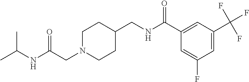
C(N1CCC(CNC(C2=CC(C(F)(F)F)=CC(F)=C2)=O)CC1)C(NC(C)C)=O
